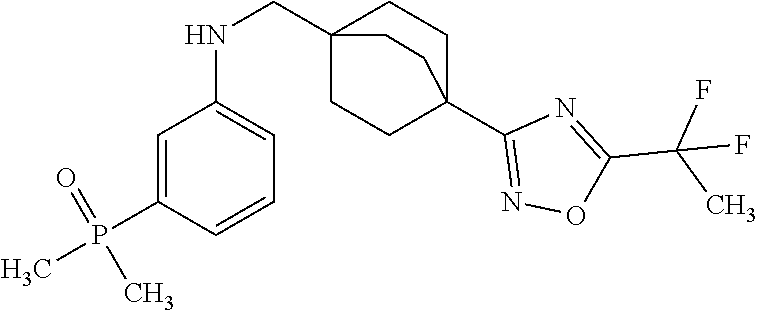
N(CC12CCC(C3=NOC(C(C)(F)F)=N3)(CC1)CC2)C1=CC=CC(P(C)(=O)C)=C1
